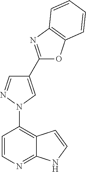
C1=CN=C2C(=C1N1C=C(C3=NC4=C(O3)C=CC=C4)C=N1)C=CN2
